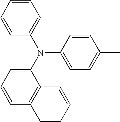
N(C1=CC=C(C)C=C1)(C1=CC=CC2=C1C=CC=C2)C1=CC=CC=C1
